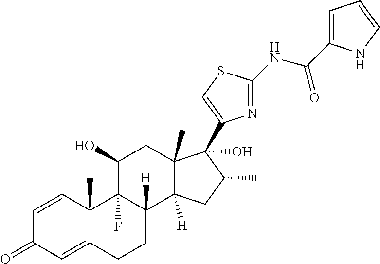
C1=CC2(C)C(=CC1=O)CCC1([H])C2(F)C(O)CC2(C)C1([H])CC(C)C2(O)C1=CSC(NC(C2=CC=CN2)=O)=N1
